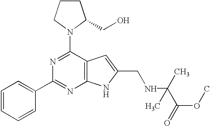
C12=C(C(N3C(CO)CCC3)=NC(C3=CC=CC=C3)=N1)C=C(CNC(C(OC)=O)(C)C)N2
